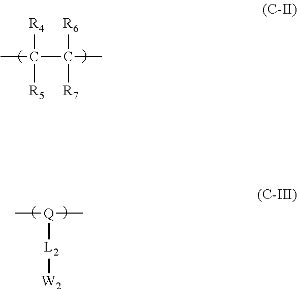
CC(C(C)([R6])[R7])([R4])[R5].C[Q](C)[L2][W2]
